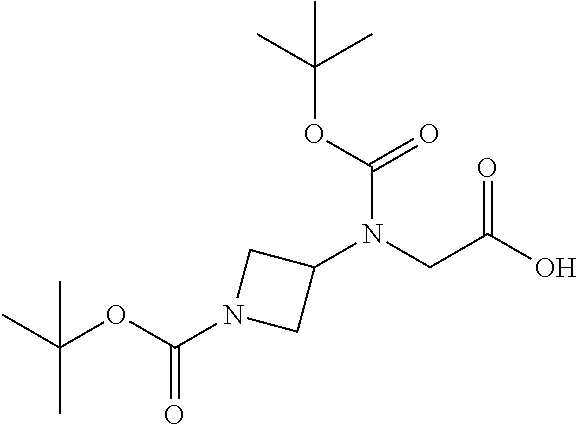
OC(CN(C1CN(C(OC(C)(C)C)=O)C1)C(OC(C)(C)C)=O)=O
